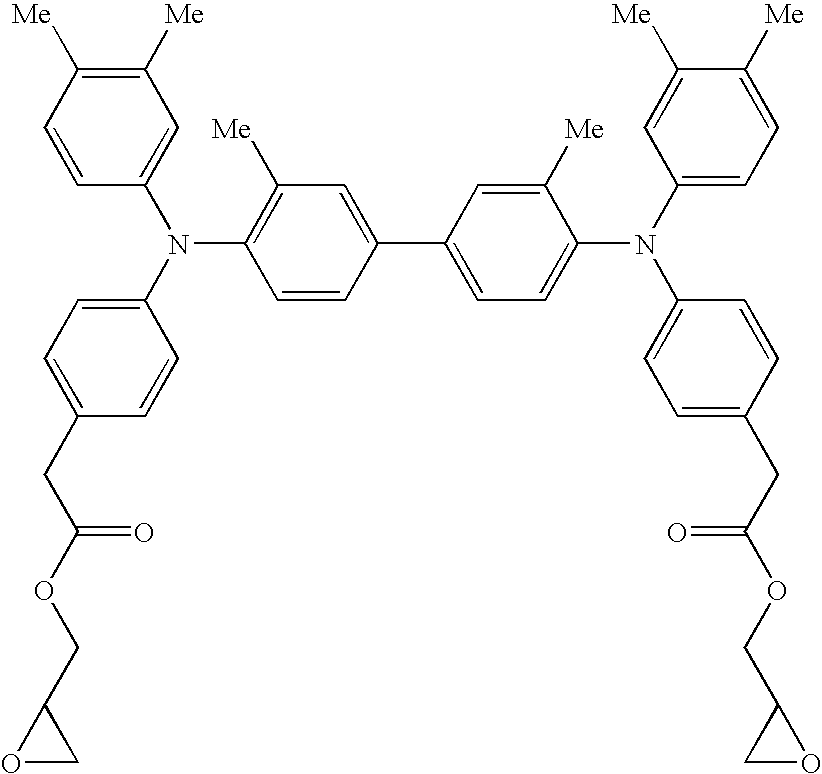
C1=CC(C2=CC=C(N(C3=CC=C([Me])C([Me])=C3)C3=CC=C(CC(=O)OCC4CO4)C=C3)C([Me])=C2)=CC([Me])=C1N(C1=CC=C(CC(OCC2OC2)=O)C=C1)C1=CC([Me])=C([Me])C=C1
